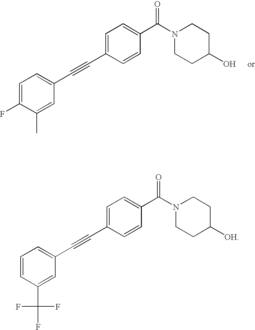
C1=C(F)C(C)=CC(C#CC2=CC=C(C(N3CCC(O)CC3)=O)C=C2)=C1.C1=CC(C(F)(F)F)=CC(C#CC2=CC=C(C(N3CCC([OH])CC3)=O)C=C2)=C1
